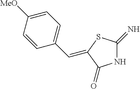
N1C(=N)SC(=CC2=CC=C([MeO])C=C2)C1=O
